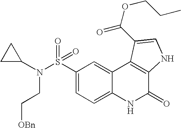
C1(S(=O)(=O)N(C2CC2)CC[OBn])=CC=C2C(=C1)C1=C(C(=O)N2)NC=C1C(=O)OCCC
